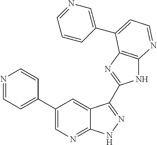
C1(C2=CN=C3C(=C2)C(C2=NC4=C(N2)N=CC=C4C2=CN=CC=C2)=NN3)=CC=NC=C1
